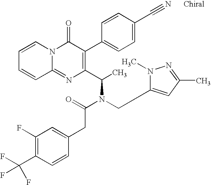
C12=NC(C(C)N(CC3=CC(C)=NN3C)C(=O)CC3=CC(F)=C(C(F)(F)F)C=C3)=C(C3=CC=C(C#N)C=C3)C(=O)N1C=CC=C2
